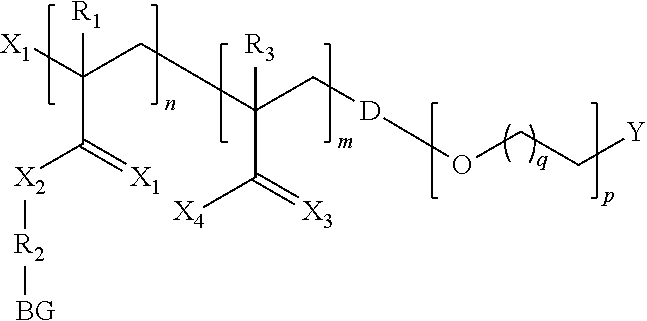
O(CC[Y])[D]CC(CC([X1])(C(=[X1])[X2][R2][BG])[R1])([R3])C(=[X3])[X4]
